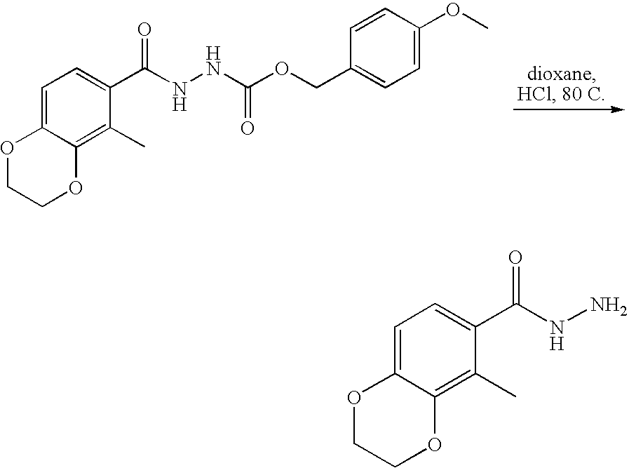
O1CCOC2=C(C)C(C(NNC(OCC3=CC=C(OC)C=C3)=O)=O)=CC=C12.O1CCOC2=C(C)C(C(NN)=O)=CC=C12
